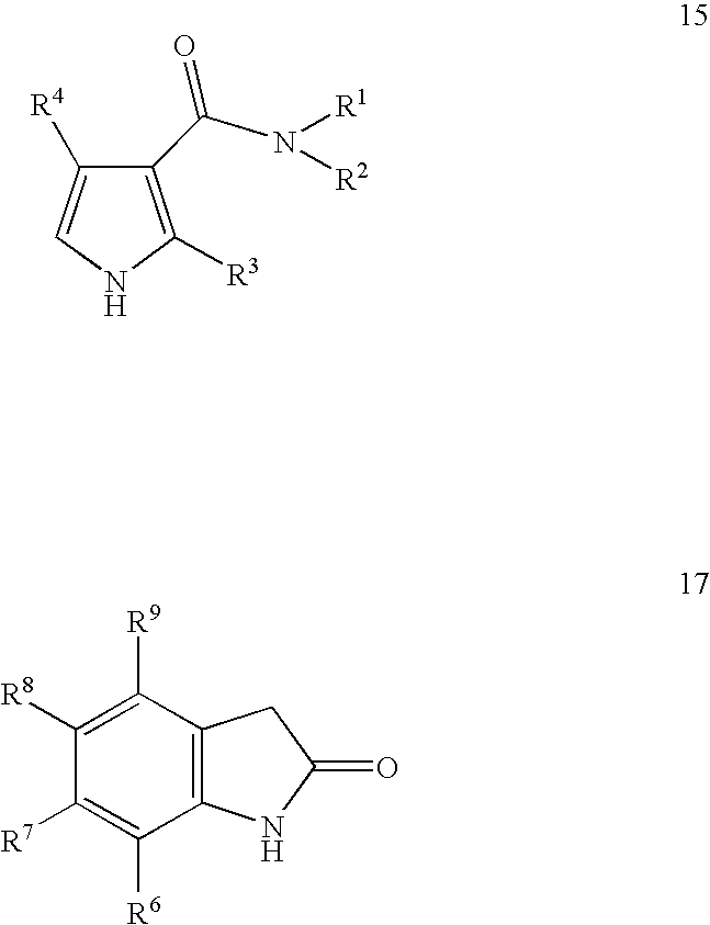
C1=C([R4])C(C(N([R1])[R2])=O)=C([R3])N1.C1([R8])=C([R9])C2=C(C([R6])=C1[R7])NC(=O)C2
